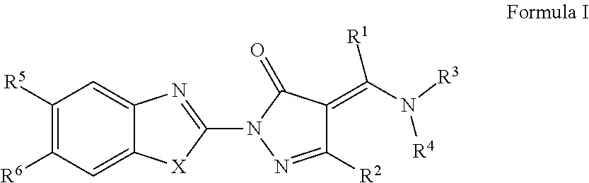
C1([R5])=C([R6])C=C2C(=C1)N=C(N1N=C([R2])C(=C(N([R4])[R3])[R1])C1=O)[X]2
